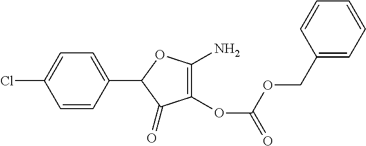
C1(=O)C(OC(=O)OCC2=CC=CC=C2)=C(N)OC1C1=CC=C(Cl)C=C1
